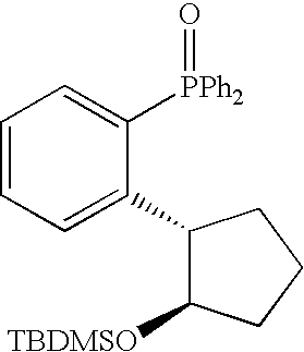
C1=CC=C(C2C([TBDMSO])CCC2)C([PPh2]=O)=C1
